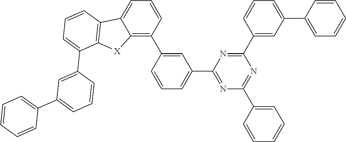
C1(C2=C3C(=CC=C2)C2=C([X]3)C(C3=CC(C4=CC=CC=C4)=CC=C3)=CC=C2)=CC(C2=NC(C3=CC=CC=C3)=NC(C3=CC(C4=CC=CC=C4)=CC=C3)=N2)=CC=C1
